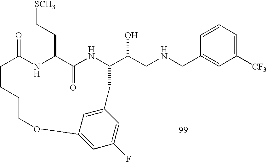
C1=CC=C([CF3])C=C1CNCC(O)C1NC(=O)C(CC[SCH3])NC(=O)CCCCOC2=CC(F)=CC(=C2)C1
